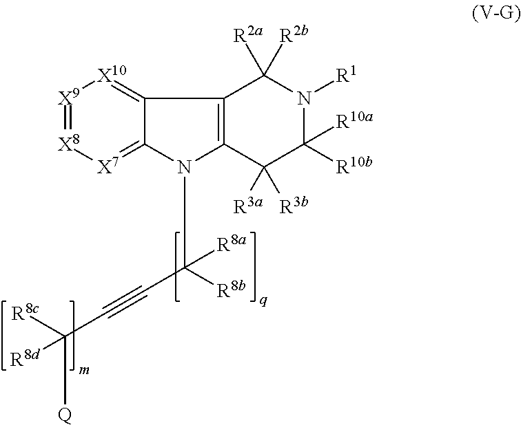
N1(C([R8b])(C#CC([R8c])([Q])[R8d])[R8a])C2=[X7][X8]=[X9][X10]=C2C2=C1C([R3a])([R3b])C([R10b])([R10a])N([R1])C2([R2a])[R2b]
